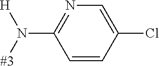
C1=CC(Cl)=CN=C1N([#3])[H]
